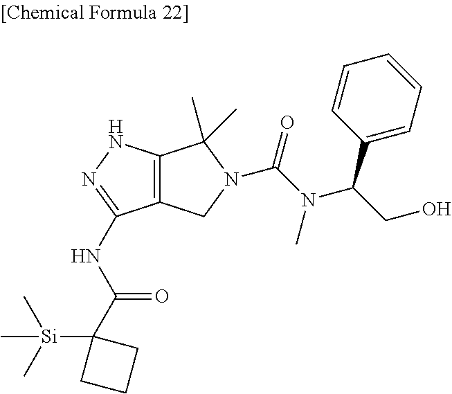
C12=C(CN(C(=O)N(C(C3=CC=CC=C3)CO)C)C1(C)C)C(NC(C1([Si](C)(C)C)CCC1)=O)=NN2
